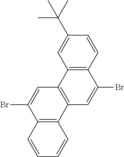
C12=C(C=CC(C(C)(C)C)=C1)C(Br)=CC1=C2C=C(Br)C2=C1C=CC=C2
